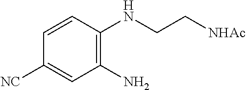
C1([NC])=CC(N)=C(NCC[NHAc])C=C1
